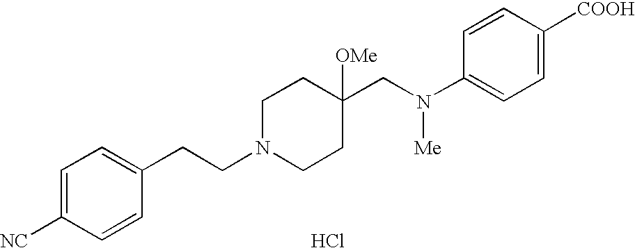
C1=C([NC])C=CC(CCN2CCC(CN(C3=CC=C([COOH])C=C3)[Me])([OMe])CC2)=C1.Cl
